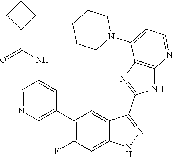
C1=NC=C(C2=C(F)C=C3C(=C2)C(C2=NC4=C(N2)N=CC=C4N2CCCCC2)=NN3)C=C1NC(=O)C1CCC1
